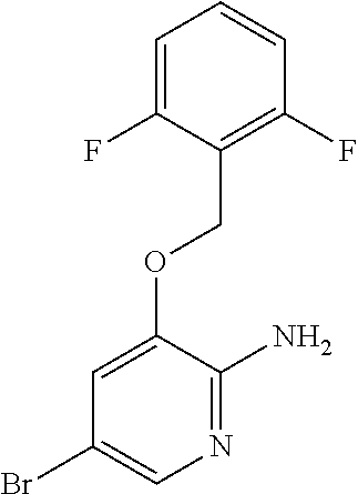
C1(F)=C(COC2=CC(Br)=CN=C2N)C(F)=CC=C1
